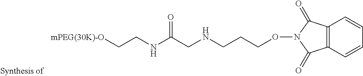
[mPEG(30K)-O]CCNC(CNCCCON1C(=O)C2=C(C1=O)C=CC=C2)=O
